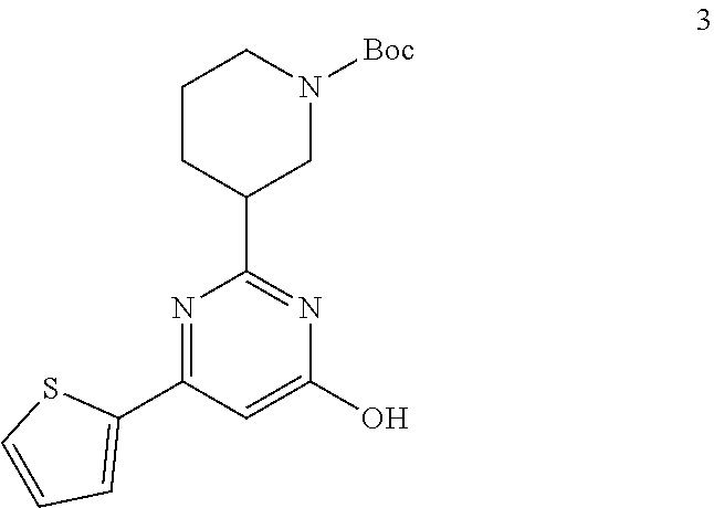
S1C=CC=C1C1=NC(C2CCCN([Boc])C2)=NC(O)=C1
